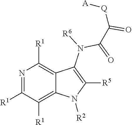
N1=C([R1])C([R1])=C2C(=C1[R1])C(N([R6])C(C([Q][A])=O)=O)=C([R5])N2[R2]
